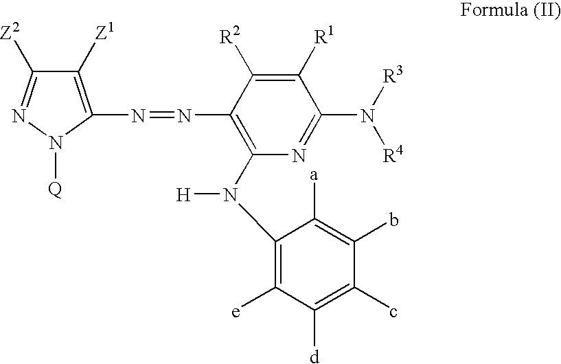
C1([Z1])=C(N=NC2=C(N([H])C3=C([e])C([d])=C(c)C(b)=C3[a])N=C(N([R3])[R4])C([R1])=C2[R2])N([Q])N=C1[Z2]
